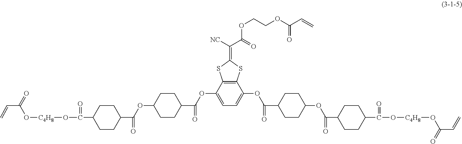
C=CC(=O)O[C4H8]OC(=O)C1CCC(C(OC2CCC(C(OC3=CC=C(OC(C4CCC(OC(C5CCC(C(O[C4H8]OC(C=C)=O)=O)CC5)=O)CC4)=O)C4=C3SC(=C(C(=O)OCCOC(C=C)=O)[NC])S4)=O)CC2)=O)CC1
